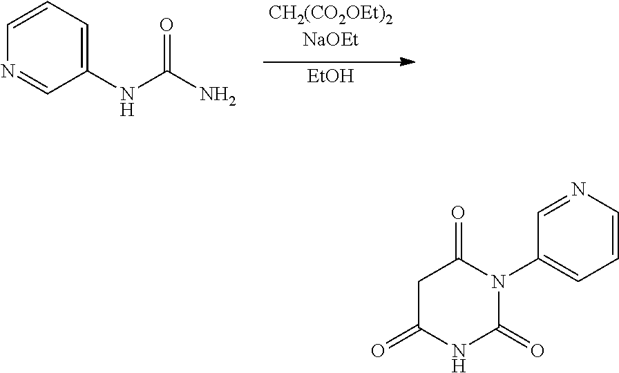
[EtOH].C1=CN=CC(NC(N)=O)=C1.C1C(=O)NC(=O)N(C2=CC=CN=C2)C1=O
